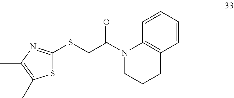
S(CC(N1CCCC2=C1C=CC=C2)=O)C1=NC(C)=C(C)S1
